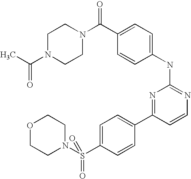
C1N(C(C)=O)CCN(C(C2=CC=C(NC3=NC=CC(C4=CC=C(S(N5CCOCC5)(=O)=O)C=C4)=N3)C=C2)=O)C1
